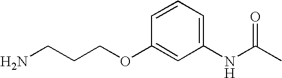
NCCCOC1=CC(NC(C)=O)=CC=C1
